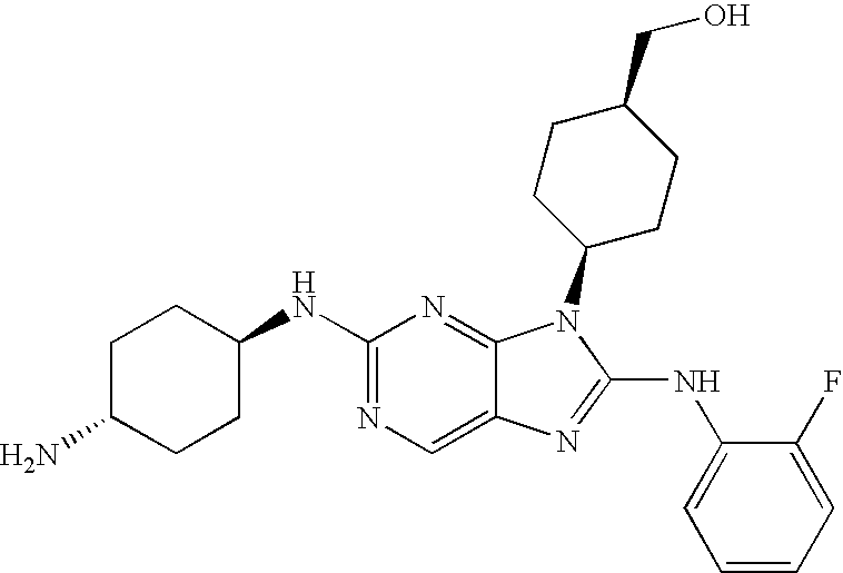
C1(NC2CCC(N)CC2)=NC=C2C(=N1)N(C1CCC(CO)CC1)C(NC1=CC=CC=C1F)=N2
